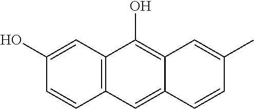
C12=C(C=C(O)C=C1)C(O)=C1C(=C2)C=CC(C)=C1
